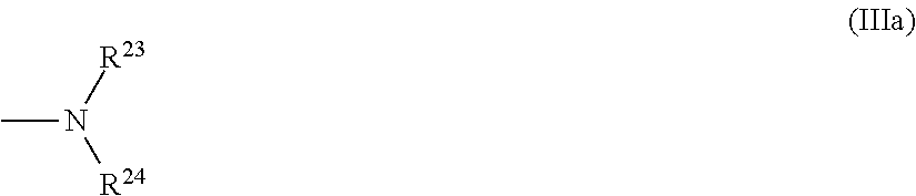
CN([R23])[R24]
